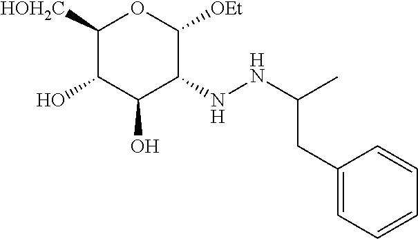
C1(NNC(C)CC2=CC=CC=C2)C([OEt])OC([HOH2C])C(O)C1O
